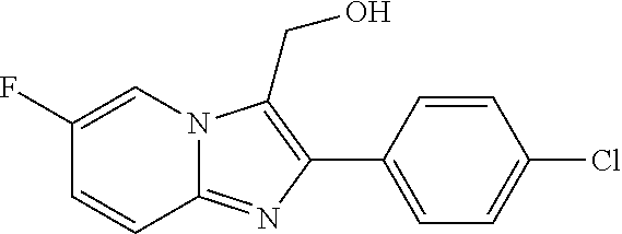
C1(C2=C(CO)N3C(=N2)C=CC(F)=C3)=CC=C(Cl)C=C1
